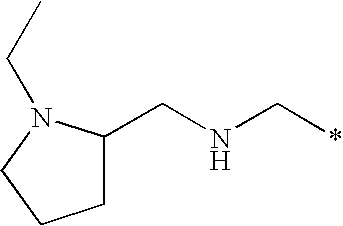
C1C(CNC*)N(CC)CC1
